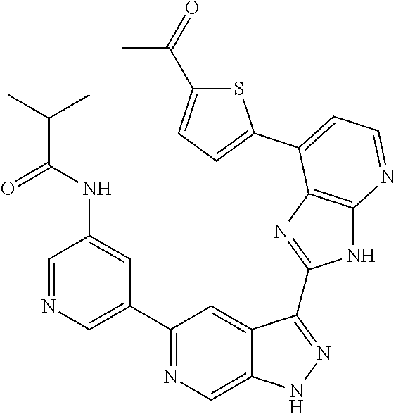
C1=NC=C(C2=NC=C3C(=C2)C(C2=NC4=C(N2)N=CC=C4C2=CC=C(C(=O)C)S2)=NN3)C=C1NC(C(C)C)=O
